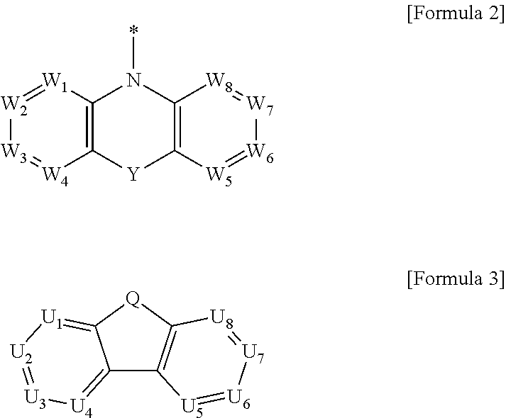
C12=C([Y]C3=C(N1*)[W8]=[W7][W6]=[W5]3)[W4]=[W3][W2]=[W1]2.C12=[U4][U3]=[U2][U1]=C1[Q]C1=C2[U5]=[U6][U7]=[U8]1
